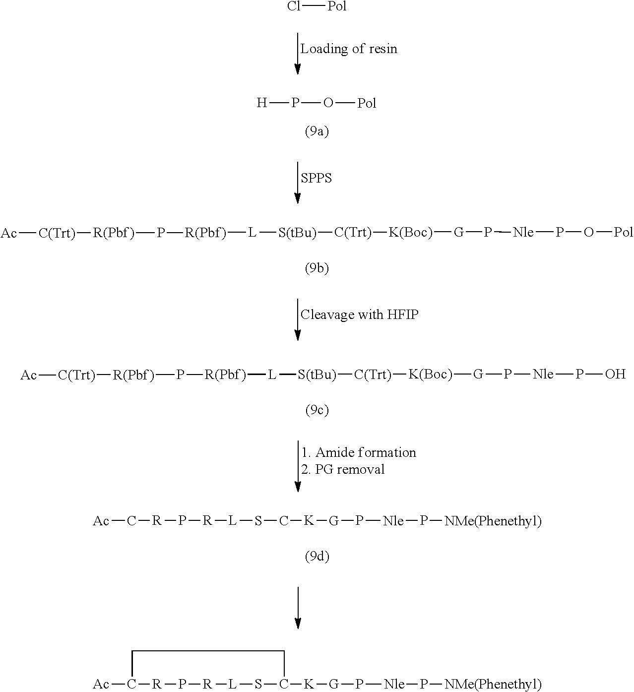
Cl[Pol].[SPPS].O([Pol])P[H].O([Pol])P[Nle]P[G][K(Boc)][C(Trt)][S(tBu)][L][R(Pbf)]P[R(Pbf)][C(Trt)][Ac].OP[Nle]P[G][K(Boc)][C(Trt)][S(tBu)][L][R(Pbf)]P[R(Pbf)][C(Trt)][Ac].[Ac]C[R]P[R][L]SC[K][G]P[Nle]P[NMe(Phenethyl)].[Ac]C1[R]P[R][L]SC([K][G]P[Nle]P[NMe(Phenethyl)])CC1
